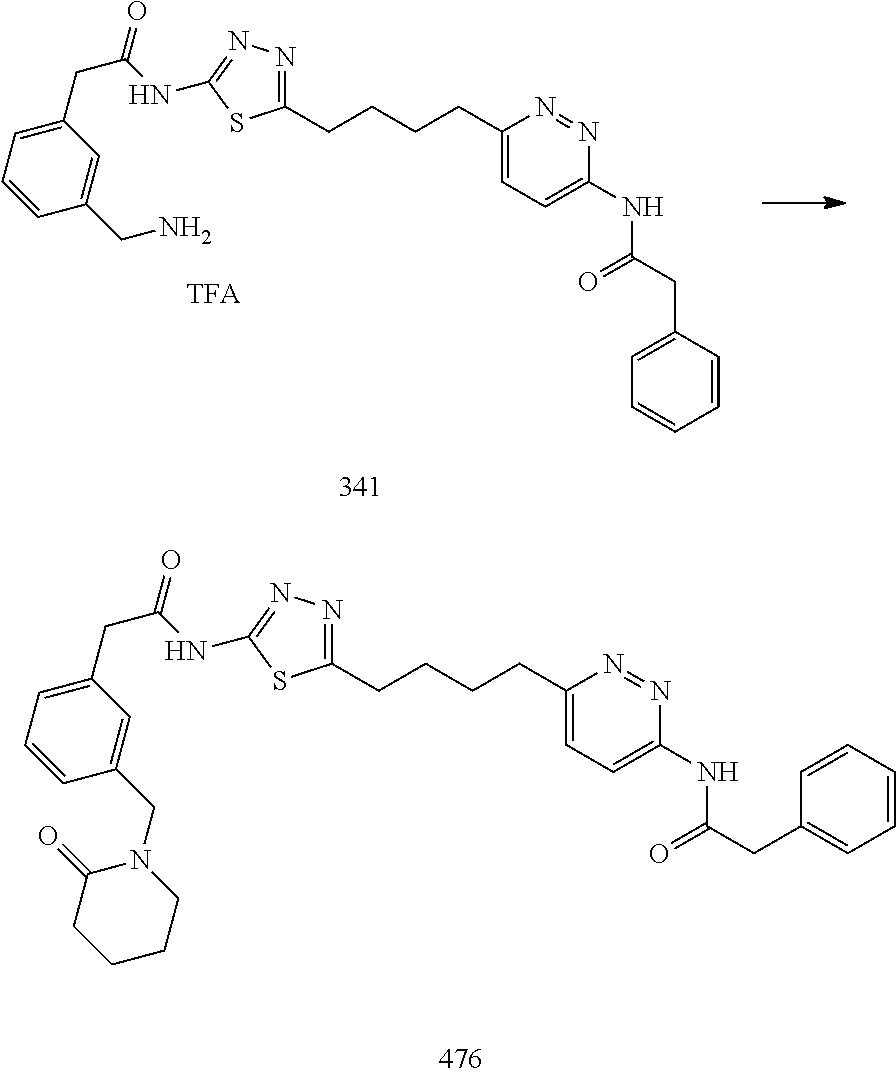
C1(CCCCC2=CC=C(NC(CC3=CC=CC=C3)=O)N=N2)=NN=C(NC(CC2=CC=CC(CN)=C2)=O)S1.C1(CCCCC2=CC=C(NC(CC3=CC=CC=C3)=O)N=N2)=NN=C(NC(CC2=CC=CC(CN3CCCCC3=O)=C2)=O)S1
